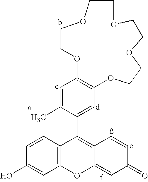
C12=C(C=CC(O)=C1)C(C1=CC3=C(C=C1C)OCCOCCOCCOCCO3)=C1C(=CC(=O)C=C1)O2
